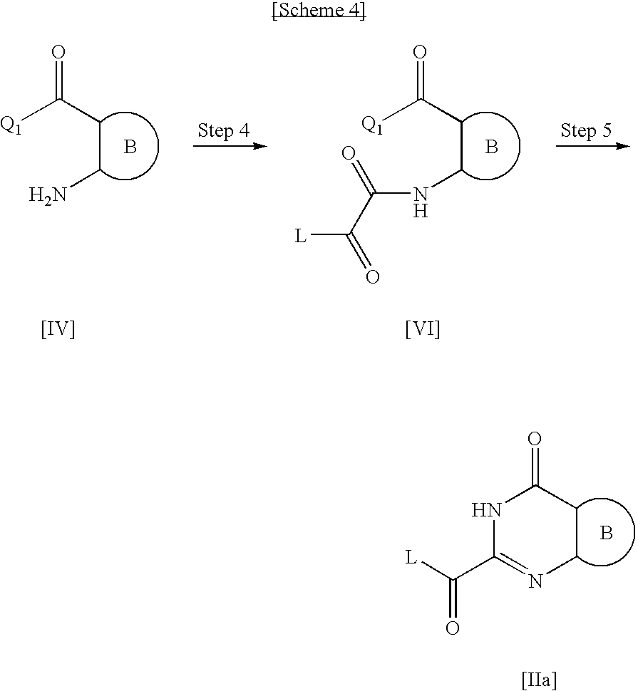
[L]C(C1=NCCC(=O)N1)=O.B.[[IIa]].B.[Q1]C(CCN)=O.[[IV]].B.[Q1]C(CCNC(=O)C([L])=O)=O.[[VI]]
